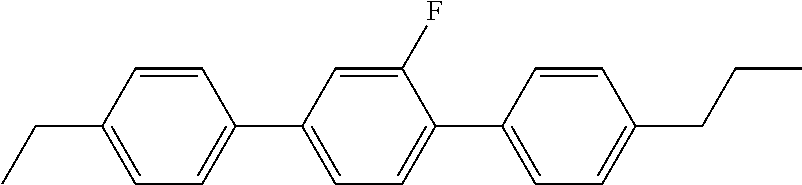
C1=C(C2=CC=C(CC)C=C2)C=C(F)C(C2=CC=C(CCC)C=C2)=C1
